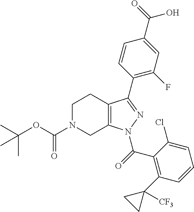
C12=C(N(C(C3=C(C4([CF3])CC4)C=CC=C3Cl)=O)N=C1C1=C(F)C=C(C(O)=O)C=C1)CN(C(OC(C)(C)C)=O)CC2
